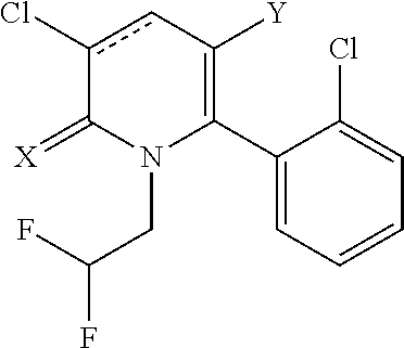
C1(C2=C([Y])cc(Cl)C(=[X])N2CC(F)F)=CC=CC=C1Cl
